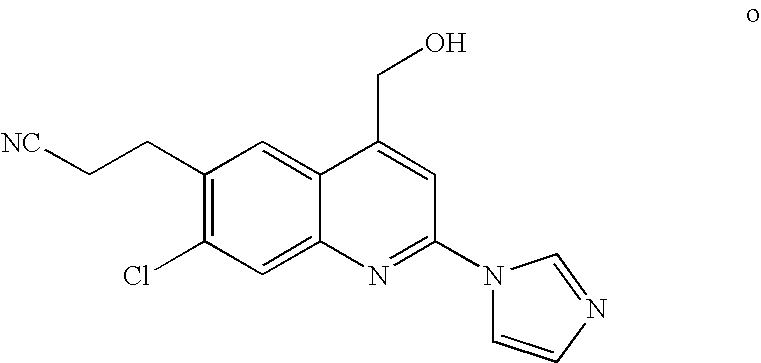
C1(CC[NC])=C(Cl)C=C2C(=C1)C(CO)=CC(N1C=CN=C1)=N2
